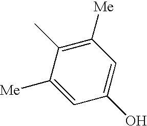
C1=C([Me])C(C)=C([Me])C=C1O
